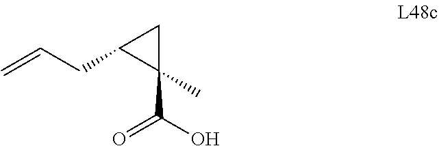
C(C1C(C(=O)O)(C)C1)C=C
